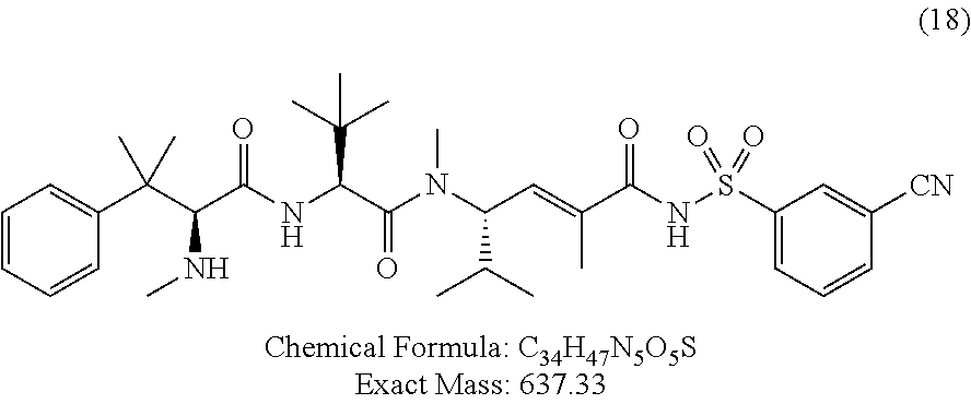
C1=CC=CC(C(C(C(NC(C(N(C(C=C(C(NS(C2=CC=CC([CN])=C2)(=O)=O)=O)C)C(C)C)C)=O)C(C)(C)C)=O)NC)(C)C)=C1
